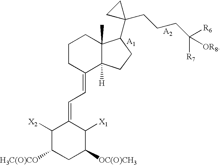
C1([X2])C([H3C(O)CO])CC([OC(O)CH3])C([X1])C1=CC=C1C2([H])C(C)(CCC1)C(C1(CCCC([R7])([R6])[OR8])CC1)CC2
